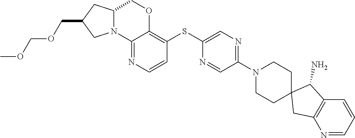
C1C2=C(C(N)C13CCN(C1=NC=C(SC4=C5OCC6CC(COCOC)CN6C5=NC=C4)N=C1)CC3)C=CC=N2
